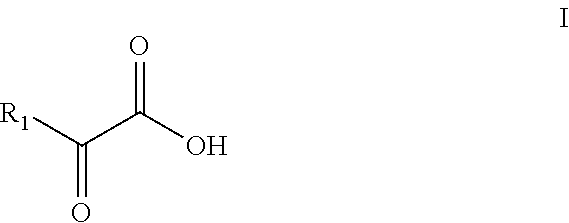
[R1]C(=O)C(=O)O
